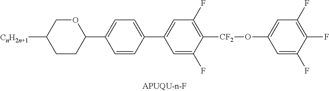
C1=CC(C2=CC(F)=C([CF2]OC3=CC(F)=C(F)C(F)=C3)C(F)=C2)=CC=C1C1CCC([CnH2n+1])CO1
